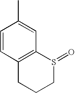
C1=CC2=C(C=C1C)S(=O)CCC2
